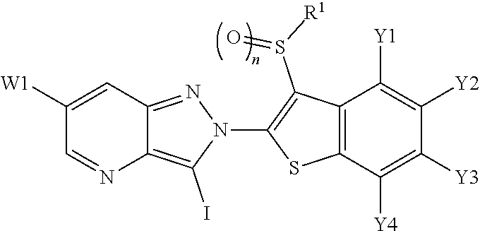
C12=C(I)N(C3=C(S(=O)[R1])C4=C(S3)C([Y4])=C([Y3])C([Y2])=C4[Y1])N=C1C=C([W1])C=N2
